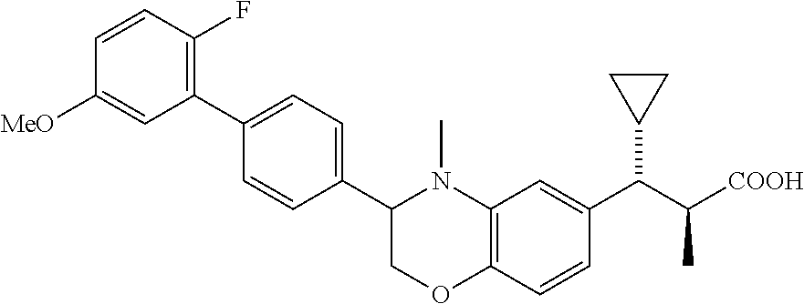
C1(C2=CC=C(C3COC4=C(N3C)C=C(C(C([COOH])C)C3CC3)C=C4)C=C2)=C(F)C=CC([MeO])=C1
